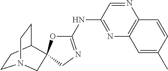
N1=CC(NC2=NCC3(O2)C2CCN(CC2)C3)=NC2=C1C=CC(C)=C2
